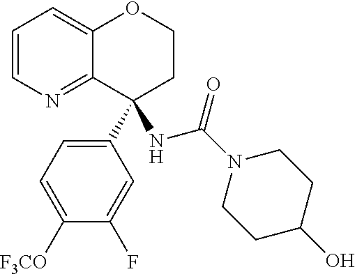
C1=CN=C2C(=C1)OCCC2(C1=CC=C([F3CO])C(F)=C1)NC(=O)N1CCC(O)CC1
